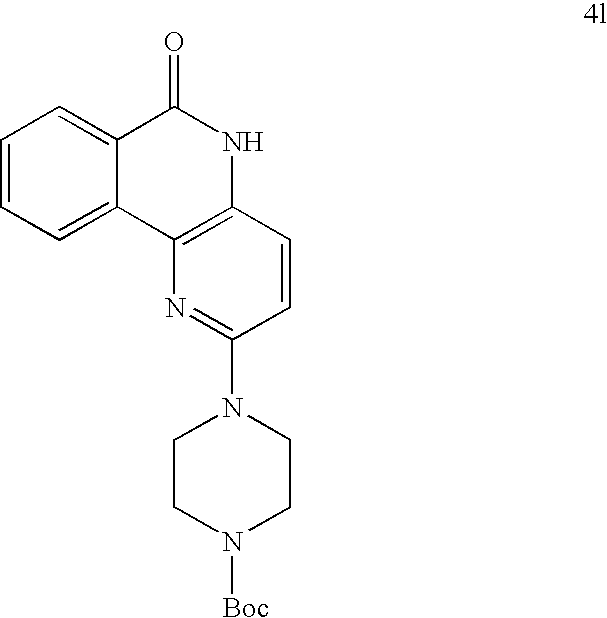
C1=C2C(=CC=C1)C(=O)NC1=C2N=C(N2CCN([Boc])CC2)C=C1
